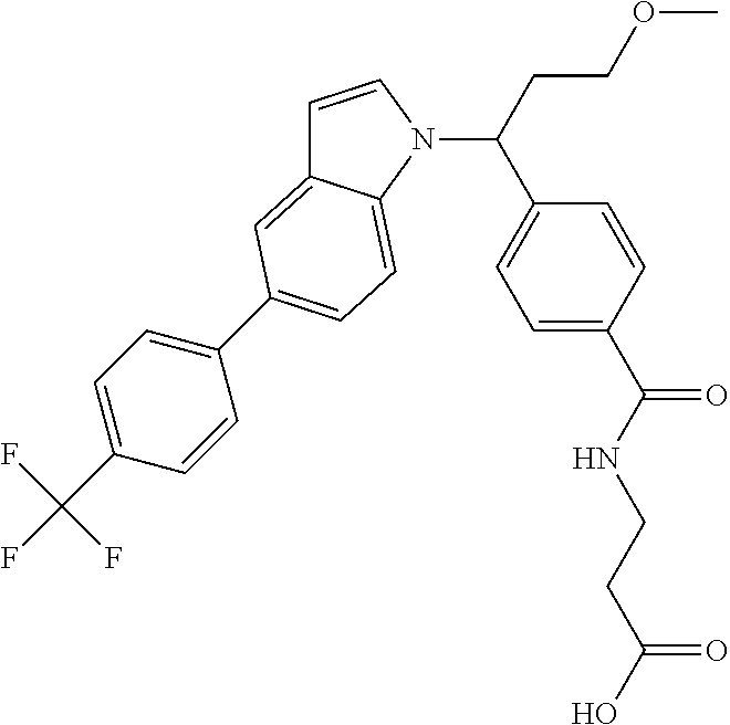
C1=CN(C(C2=CC=C(C(NCCC(O)=O)=O)C=C2)CCOC)C2=CC=C(C3=CC=C(C(F)(F)F)C=C3)C=C12
